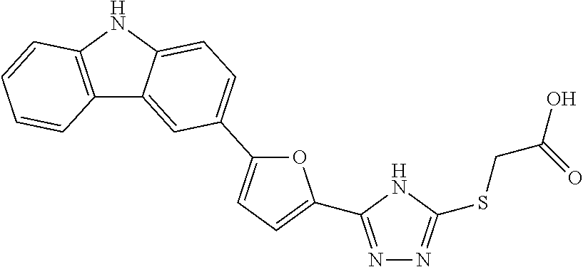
N1=C(C2=CC=C(C3=CC=C4C(=C3)C3=C(N4)C=CC=C3)O2)NC(SCC(O)=O)=N1
